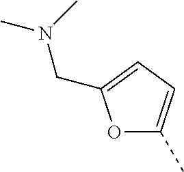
O1C(C)=CC=C1CN(C)C
